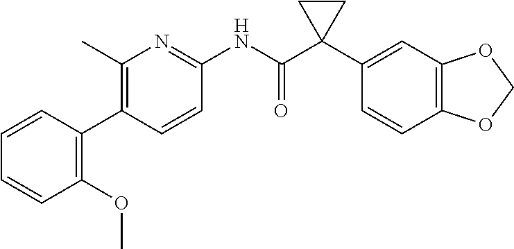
C1(C)=C(C2=C(OC)C=CC=C2)C=CC(NC(C2(C3=CC4=C(C=C3)OCO4)CC2)=O)=N1
